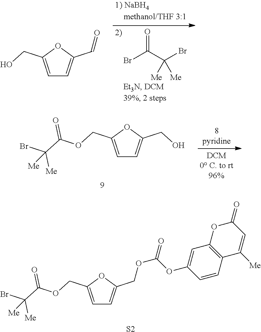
C1=C(COC(C(Br)([Me])[Me])=O)OC(COC(=O)OC2=CC3=C(C=C2)C([Me])=CC(=O)O3)=C1.[S2].BrC(C([Me])([Me])Br)=O.C1=C(CO)OC(C=O)=C1.C1=C(COC(C(Br)([Me])[Me])=O)OC(CO)=C1
